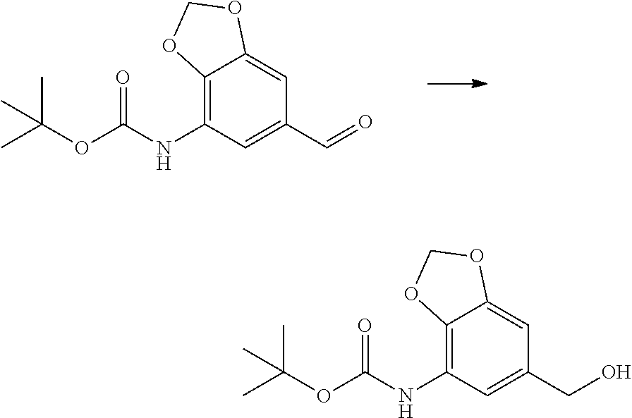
C12=C(NC(OC(C)(C)C)=O)C=C(C=O)C=C1OCO2.C12=C(NC(OC(C)(C)C)=O)C=C(CO)C=C1OCO2
